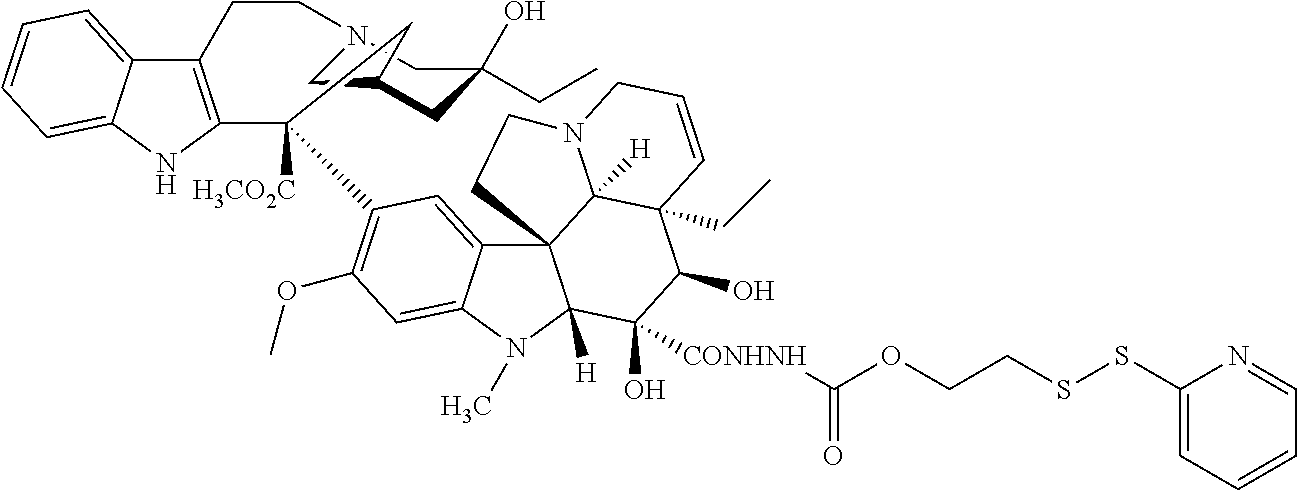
C123C4=CC(C5([H3CO2C])CC6CN(CC(O)(CC)C6)CCC6=C5NC5=CC=CC=C65)=C(OC)C=C4N(C)C1([H])C(O)([CONHNH]C(=O)OCCSSC1=CC=CC=N1)C(O)C1(CC)C2([H])N(CC=C1)CC3
